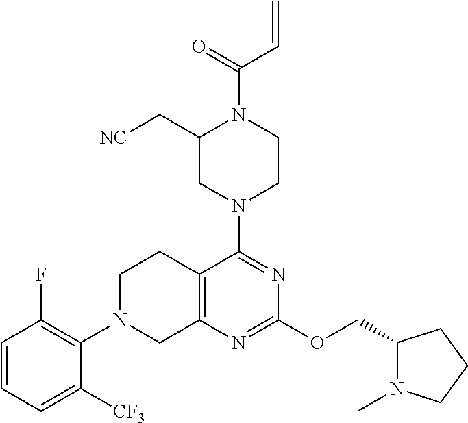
C1=CC=C([CF3])C(N2CC3=C(CC2)C(N2CCN(C(C=C)=O)C(C[NC])C2)=NC(OCC2N(C)CCC2)=N3)=C1F
